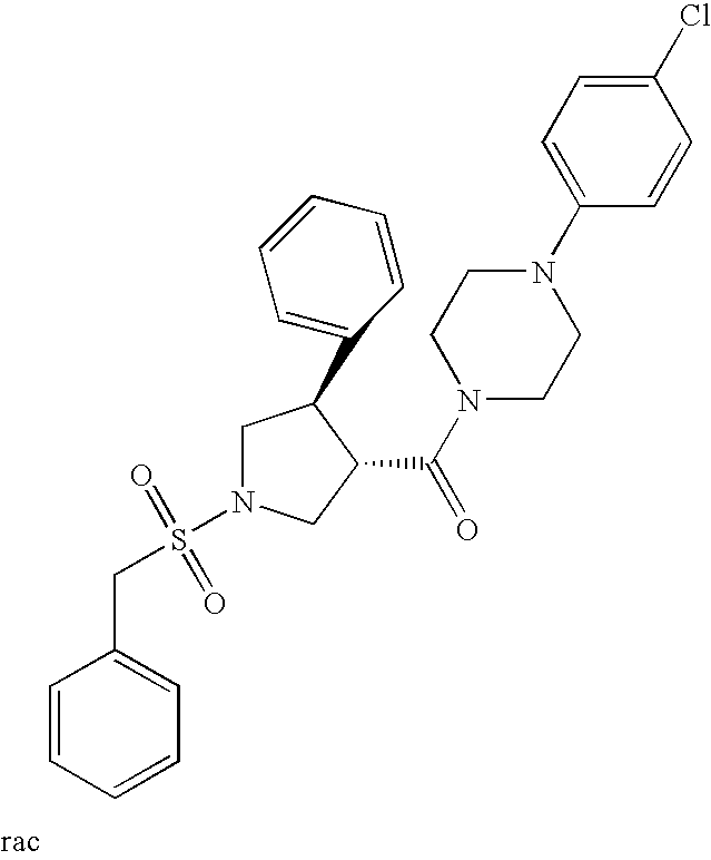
C1N(S(=O)(=O)CC2=CC=CC=C2)CC(C(N2CCN(C3=CC=C(Cl)C=C3)CC2)=O)C1C1=CC=CC=C1
